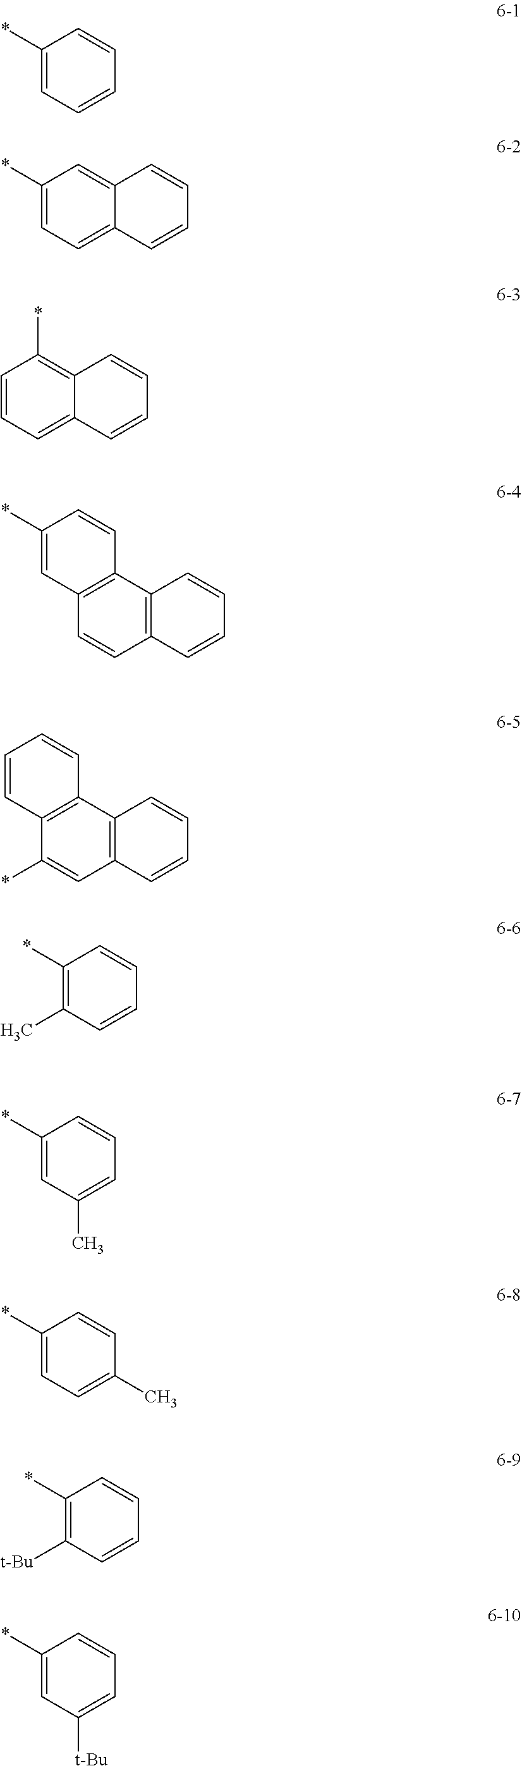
C1(*)=CC=CC=C1.C1(*)=CC=C2C(=C1)C=CC=C2.C1=CC=C2C(=C1*)C=CC=C2.C12=C(C3=C(C=C1)C=CC=C3)C=CC(*)=C2.C12=C(C3=C(C=C1*)C=CC=C3)C=CC=C2.C1(*)=C(C)C=CC=C1.C1(*)=CC(C)=CC=C1.C1(*)=CC=C(C)C=C1.C1(*)=C([t-Bu])C=CC=C1.C1(*)=CC([t-Bu])=CC=C1
